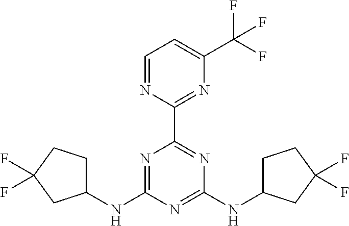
N(C1=NC(C2=NC(C(F)(F)F)=CC=N2)=NC(NC2CCC(F)(F)C2)=N1)C1CCC(F)(F)C1
